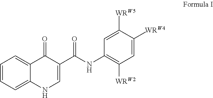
C1=CC=C2C(=C1)C(=O)C(C(NC1=C([WRW2])C=C([WRW4])C([WRW5])=C1)=O)=CN2
